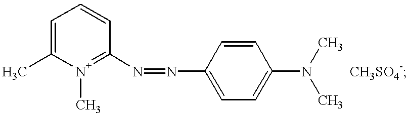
[N+]1(C)=C(N=NC2=CC=C(N(C)C)C=C2)C=CC=C1C.[CH3SO4-]
